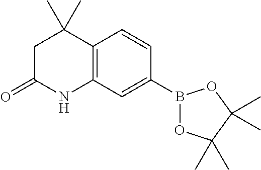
C1(B2OC(C)(C)C(C)(C)O2)=CC2=C(C=C1)C(C)(C)CC(=O)N2
